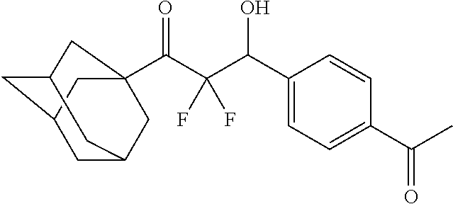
C(C(C(C1=CC=C(C(C)=O)C=C1)O)(F)F)(=O)C12CC3CC(CC(C1)C3)C2
